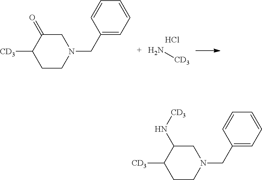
C1C(N[CD3])C([CD3])CCN1CC1=CC=CC=C1.C1C(=O)C([CD3])CCN1CC1=CC=CC=C1.N[CD3].Cl
